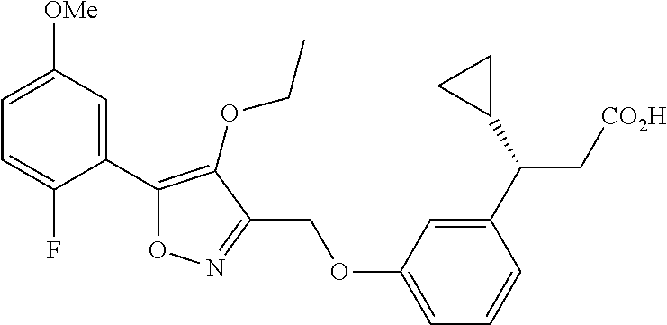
C1=C([OMe])C=C(C2=C(OCC)C(COC3=CC=CC(C(C[CO2H])C4CC4)=C3)=NO2)C(F)=C1
